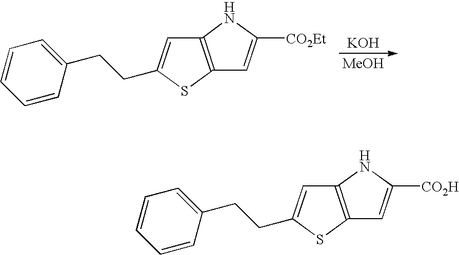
C12=C(SC(CCC3=CC=CC=C3)=C1)C=C([CO2Et])N2.[KOH].[MeOH].C12=C(SC(CCC3=CC=CC=C3)=C1)C=C([CO2H])N2
